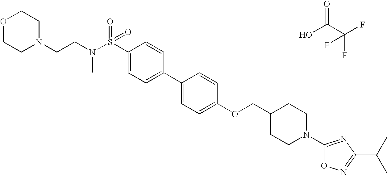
OC(C(F)(F)F)=O.S(C1=CC=C(C2=CC=C(OCC3CCN(C4=NC(C(C)C)=NO4)CC3)C=C2)C=C1)(N(CCN1CCOCC1)C)(=O)=O
